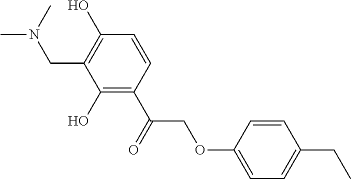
C(C1=C(O)C=CC(C(COC2=CC=C(CC)C=C2)=O)=C1O)N(C)C
